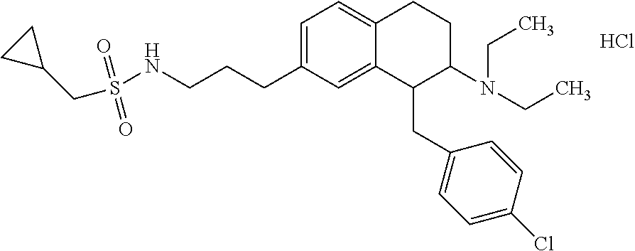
Cl.C1=C(CCCNS(CC2CC2)(=O)=O)C=C2C(=C1)CCC(N(CC)CC)C2CC1=CC=C(Cl)C=C1
